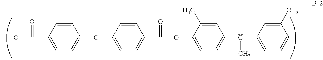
C1=CC(C(=O)OC)=CC=C1OC1=CC=C(C(=O)OC2=CC=C(C(C)C3=CC=C(C)C(C)=C3)C=C2C)C=C1
